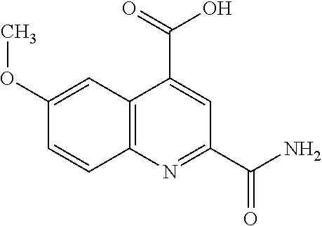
C12=C(N=C(C(N)=O)C=C1C(=O)O)C=CC(OC)=C2
